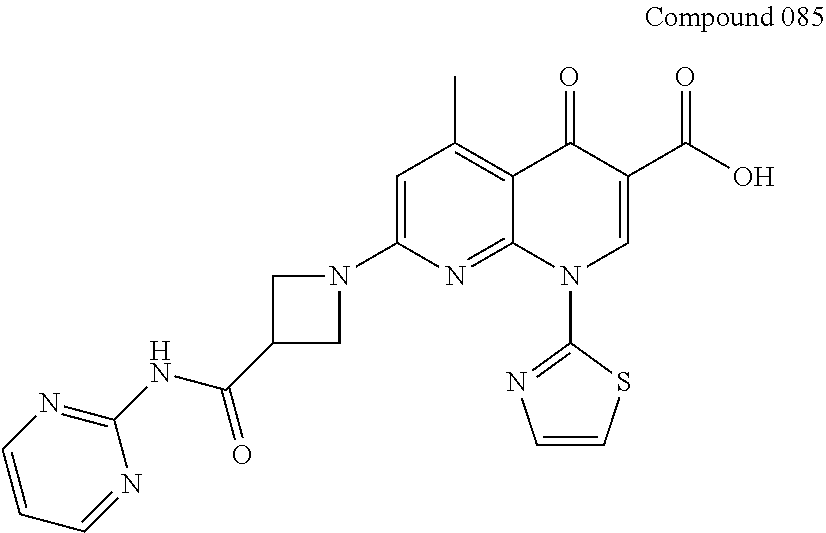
C1=CC=NC(NC(C2CN(C3=CC(C)=C4C(=N3)N(C3=NC=CS3)C=C(C(O)=O)C4=O)C2)=O)=N1
